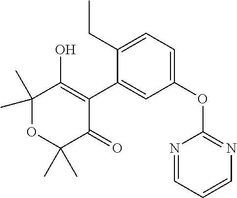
C1(C2=CC(OC3=NC=CC=N3)=CC=C2CC)=C(O)C(C)(C)OC(C)(C)C1=O
